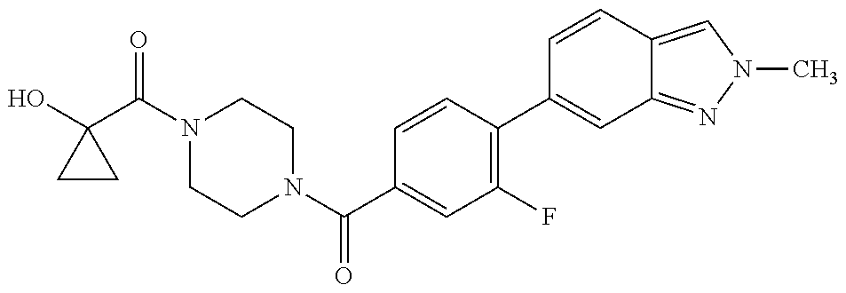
OC1(C(N2CCN(C(C3=CC(F)=C(C4=CC5=NN(C)C=C5C=C4)C=C3)=O)CC2)=O)CC1
